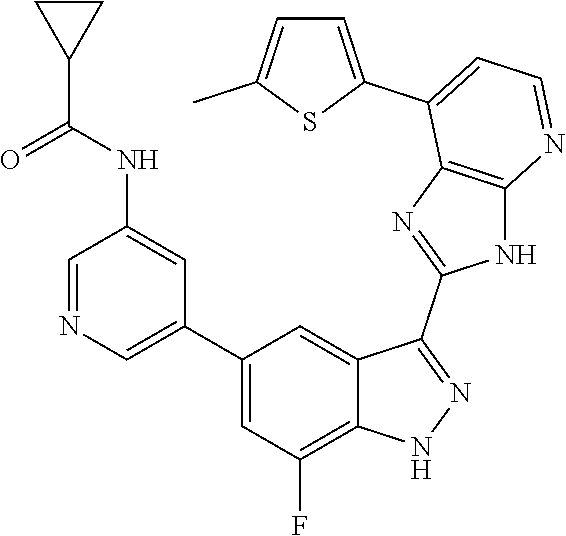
C1=NC=C(C2=CC(F)=C3C(=C2)C(C2=NC4=C(N2)N=CC=C4C2=CC=C(C)S2)=NN3)C=C1NC(C1CC1)=O
